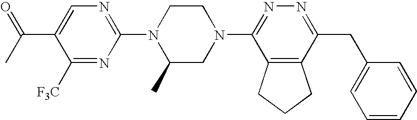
C1([F3C])=NC(N2C(C)CN(C3=NN=C(CC4=CC=CC=C4)C4=C3CCC4)CC2)=NC=C1C(C)=O
